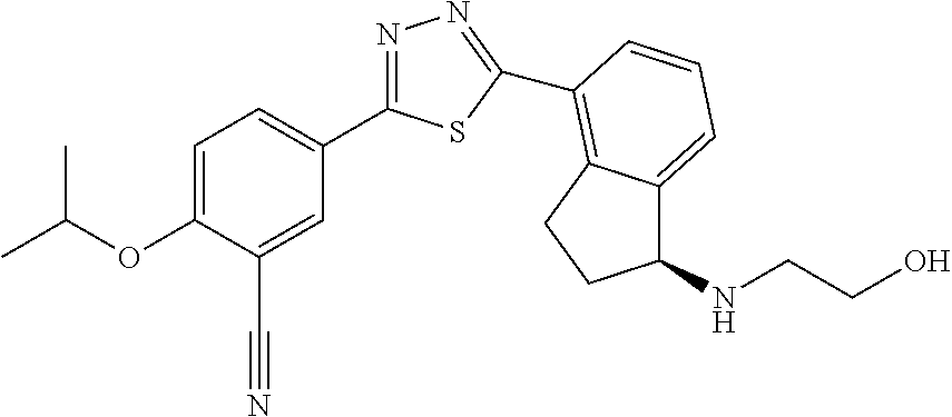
C1=C(OC(C)C)C(C#N)=CC(C2=NN=C(C3=C4C(=CC=C3)C(NCCO)CC4)S2)=C1
